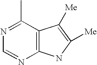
C1(C)=NC=NC2=C1C([Me])=C([Me])N2
